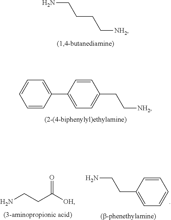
NCCCC[NH2].C1=CC(C2=CC=C(CC[NH2])C=C2)=CC=C1.C1=CC(CCN)=CC=C1.NCCC([OH])=O
